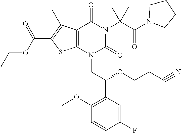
C1(F)=CC(C(OCCC#N)CN2C(=O)N(C(C(=O)N3CCCC3)(C)C)C(=O)C3=C2SC(C(OCC)=O)=C3C)=C(OC)C=C1
